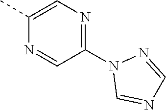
C1(C)=CN=C(N2C=NC=N2)C=N1
